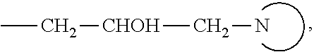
CC[CHOH]CN
